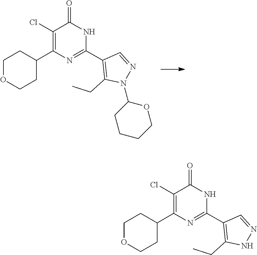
C1(C2=C(CC)N(C3CCCCO3)N=C2)=NC(C2CCOCC2)=C(Cl)C(=O)N1.C1(C2=C(CC)NN=C2)=NC(C2CCOCC2)=C(Cl)C(=O)N1
